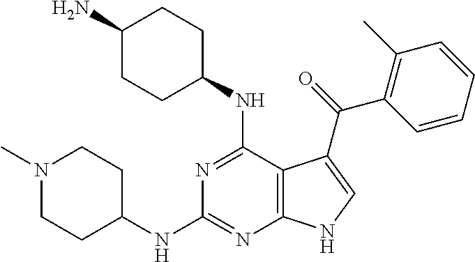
C1(N)CCC(NC2=NC(NC3CCN(C)CC3)=NC3=C2C(C(=O)C2=C(C)C=CC=C2)=CN3)CC1
